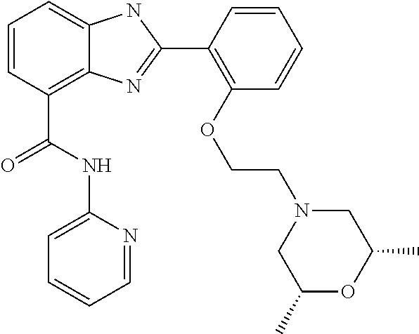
C1=CC(C(NC2=CC=CC=N2)=O)=C2C(=C1)NC(C1=C(OCCN3CC(C)OC(C)C3)C=CC=C1)=N2
